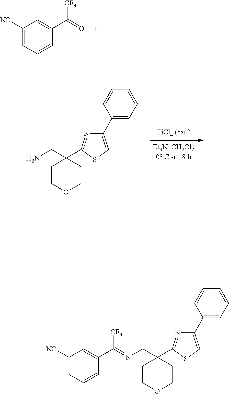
C1([NC])=CC=CC(C(=O)[CF3])=C1.C(N)C1(C2=NC(C3=CC=CC=C3)=CS2)CCOCC1.[NC]C1=CC=CC(C(=NCC2(C3=NC(C4=CC=CC=C4)=CS3)CCOCC2)[CF3])=C1
